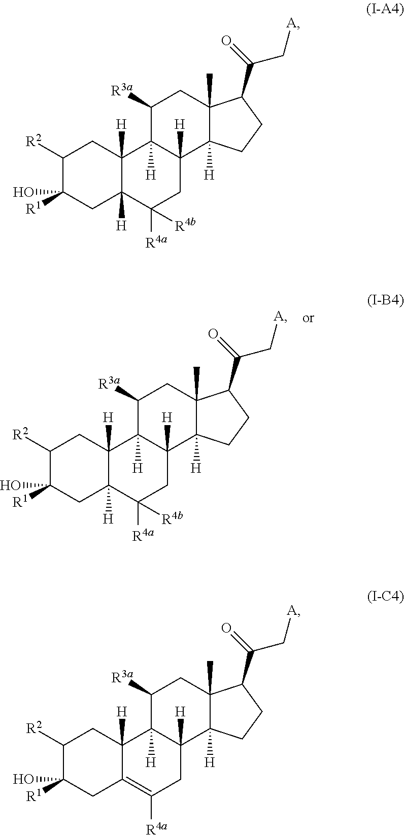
C1([R2])C([R1])(O)CC2([H])C([H])(C1)C1([H])C([H])(CC2([R4a])[R4b])C2([H])C(C)(CC1[R3a])C(C(C[A])=O)CC2.C1([R2])C([R1])(O)CC2([H])C([H])(C1)C1([H])C([H])(CC2([R4a])[R4b])C2([H])C(C)(CC1[R3a])C(C(C[A])=O)CC2.C1([R2])C([R1])(O)CC2=C([R4a])CC3([H])C([H])(C2([H])C1)C([R3a])CC1(C)C3([H])CCC1C(C[A])=O
